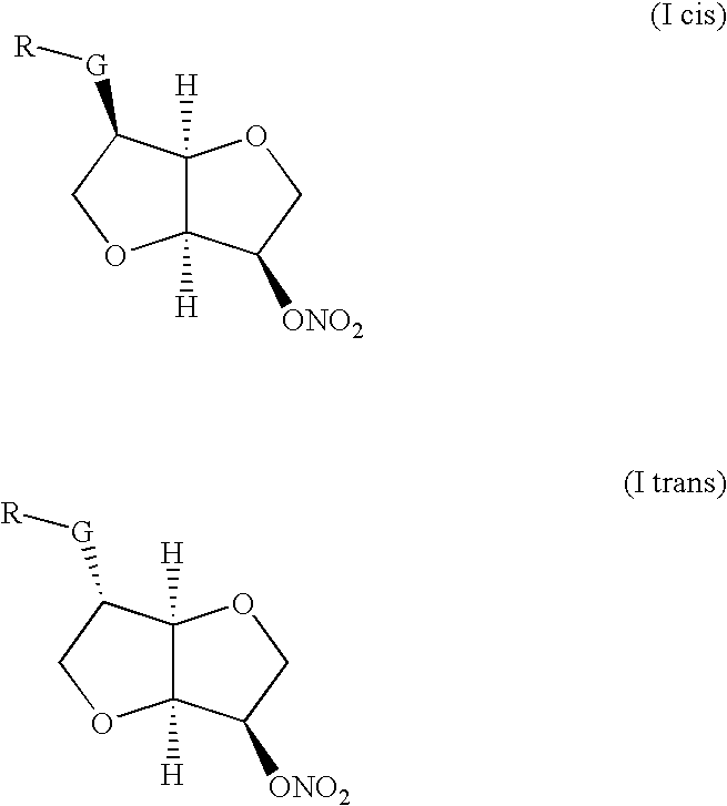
C12([H])C([H])(C([G][R])CO1)OCC2[ONO2].C12([H])C([H])(C([G][R])CO1)OCC2[ONO2]
